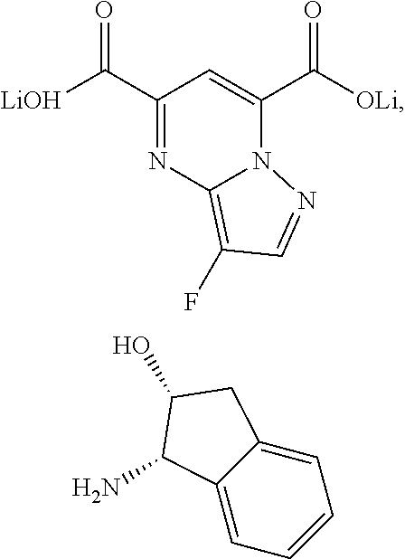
C(C1=NC2=C(F)C=NN2C(C([OLi])=O)=C1)(=O)[LiOH].C12=CC=CC=C1CC(O)C2N
